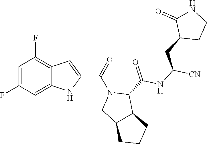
C1=C(F)C=C2C(=C1F)C=C(C(N1CC3C(C1C(NC([CN])CC1CCNC1=O)=O)CCC3)=O)N2
